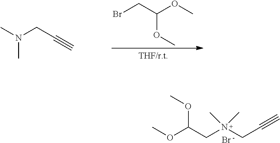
Br.C(CN(CC#C)(C)C)(OC)OC.CN(CC#C)C.BrCC(OC)OC
